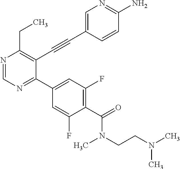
N1=CN=C(C2=CC(F)=C(C(=O)N(CCN(C)C)C)C(F)=C2)C(C#CC2=CN=C(N)C=C2)=C1CC
